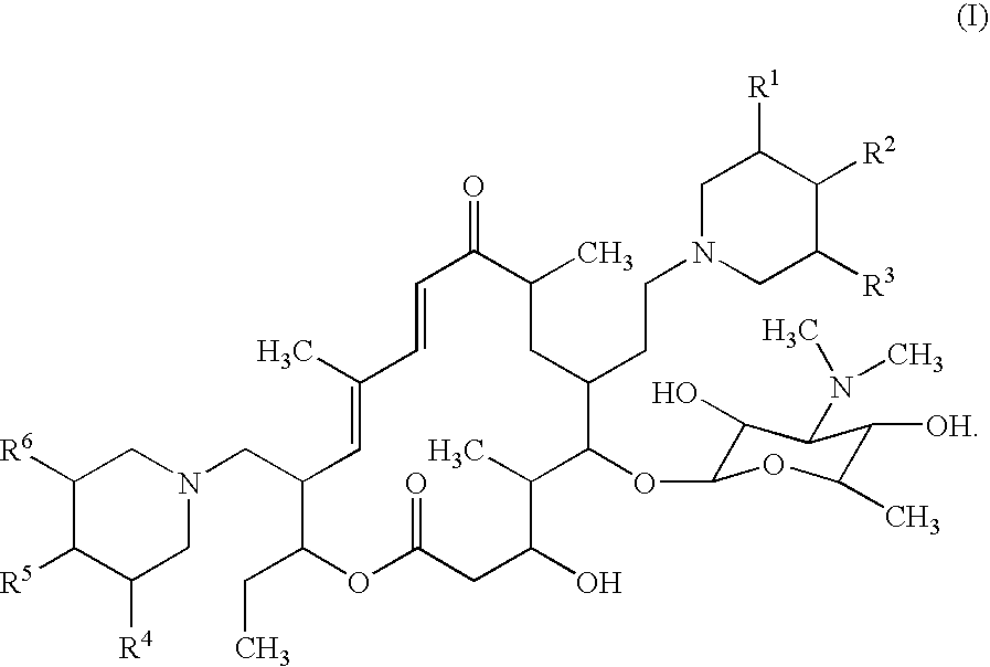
C1(=O)C=CC(C)=CC(CN2CC([R6])C([R5])C([R4])C2)C(CC)OC(=O)CC(O)C(C)C(OC2C(O)C(N(C)C)C([OH])C(C)O2)C(CCN2CC([R3])C([R2])C([R1])C2)CC1C
